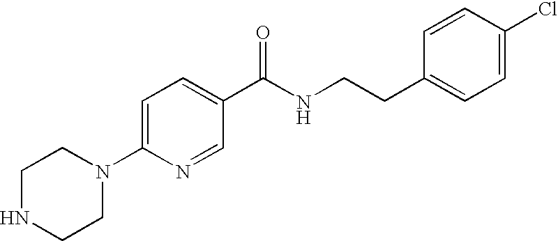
N1(C2=CC=C(C(NCCC3=CC=C(Cl)C=C3)=O)C=N2)CCNCC1
